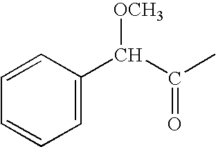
C1=CC(C(C(C)=O)[OCH3])=CC=C1
